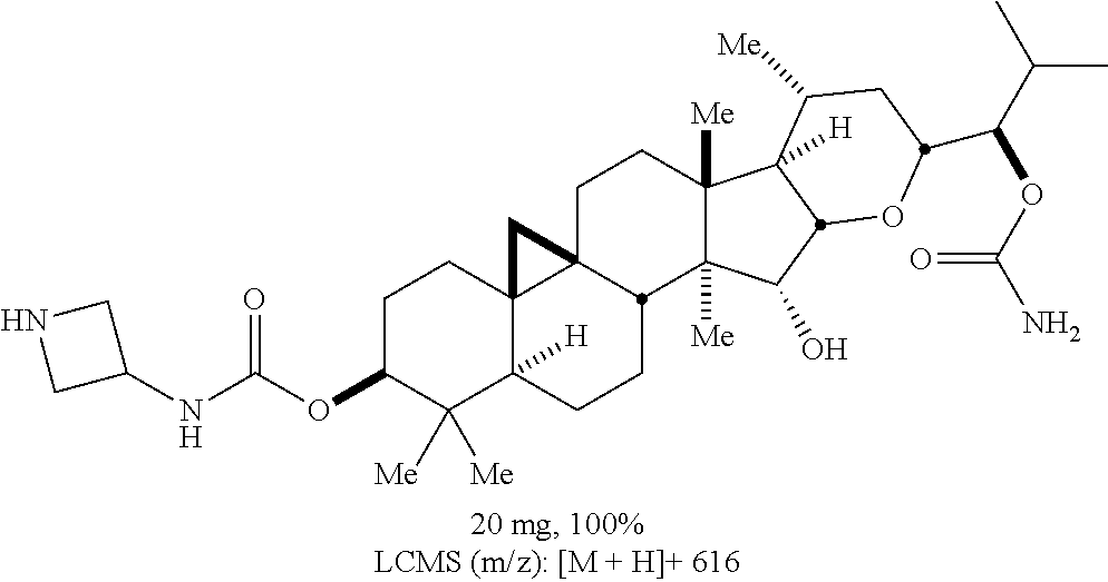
C1(OC(NC2CNC2)=O)C([Me])([Me])C2([H])C3(CC1)C1(CCC4([Me])C([Me])(C(O)C5C4([H])C([Me])CC(C(C(C)C)OC(N)=O)O5)C1CC2)C3
